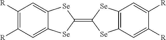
C1([R])=C([R])C=C2C(=C1)[Se]C(=C1[Se]C3=C(C=C([R])C([R])=C3)[Se]1)[Se]2
